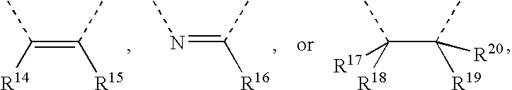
C(=C([R15])C)([R14])C.N(=C([R16])C)C.C(C([R19])(C)[R20])([R18])(C)[R17]
